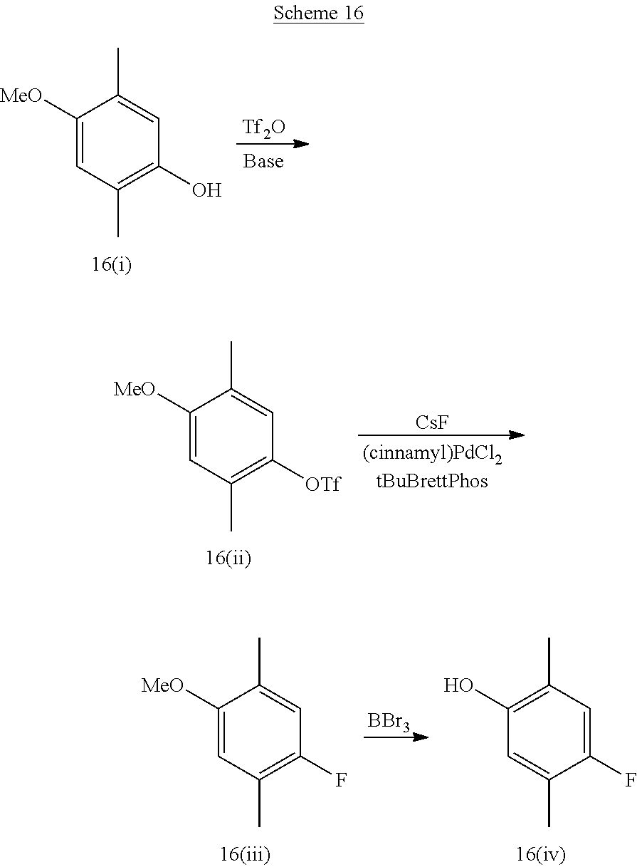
[Tf2O].C1([MeO])=CC(C)=C(O)C=C1C.[CsF].C1([MeO])=CC(C)=C([OTf])C=C1C.[BBr3].C1(O)=C(C)C=C(F)C(C)=C1.C1([MeO])=CC(C)=C(F)C=C1C
